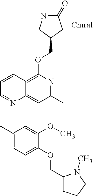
O(C1=C2C(=CC(C)=N1)N=CC=C2)CC1CC(=O)NC1.CC1=CC=C(OCC2CCCN2C)C(OC)=C1
